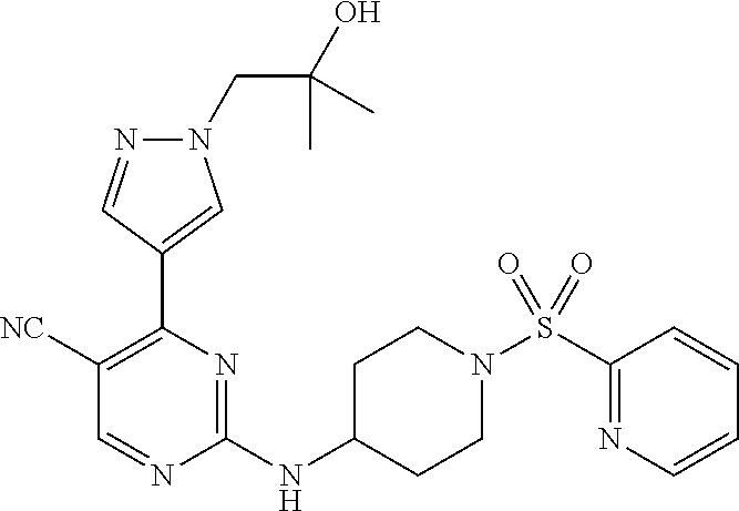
N1(CC(O)(C)C)N=CC(C2=C([NC])C=NC(NC3CCN(S(=O)(=O)C4=NC=CC=C4)CC3)=N2)=C1
